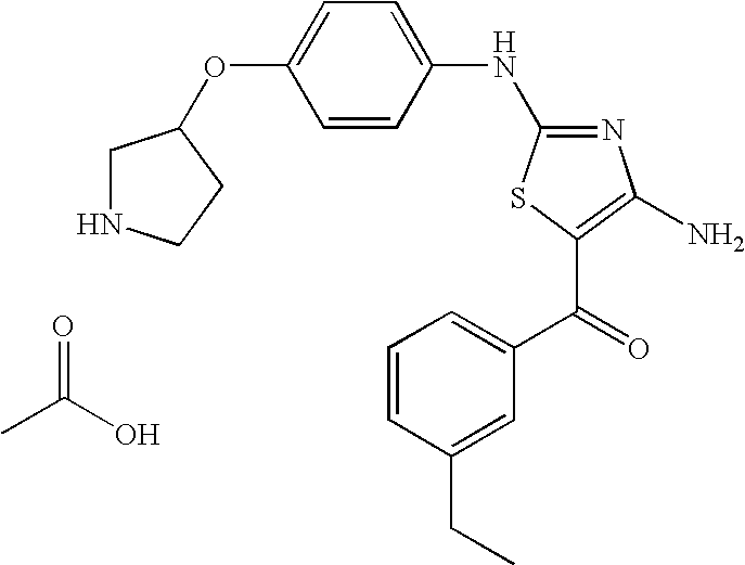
C1=CC(CC)=CC(C(=O)C2=C(N)N=C(NC3=CC=C(OC4CNCC4)C=C3)S2)=C1.O=C(O)C
